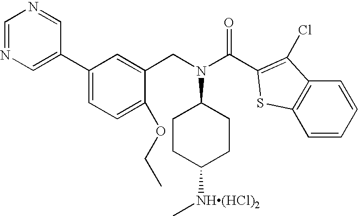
C1=NC=C(C2=CC=C(OCC)C(CN(C3CCC([NH(HCl)2]C)CC3)C(C3=C(Cl)C4=C(S3)C=CC=C4)=O)=C2)C=N1
